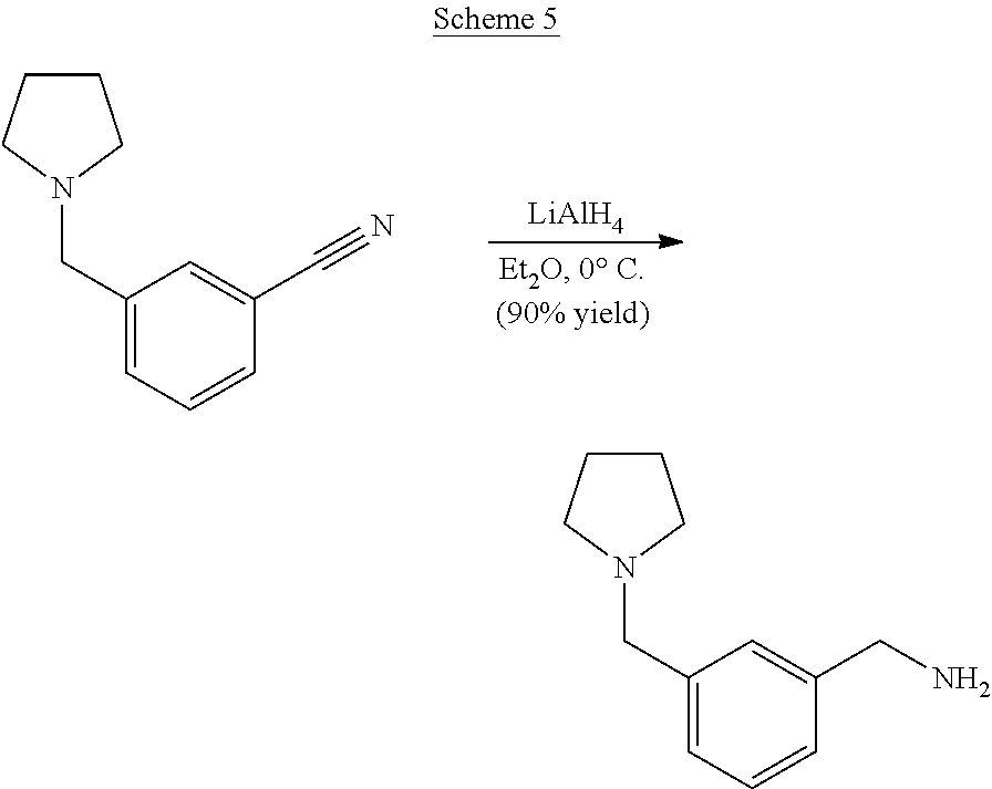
C1(CN)=CC(CN2CCCC2)=CC=C1.C1(C#N)=CC(CN2CCCC2)=CC=C1.[LiAlH4]
